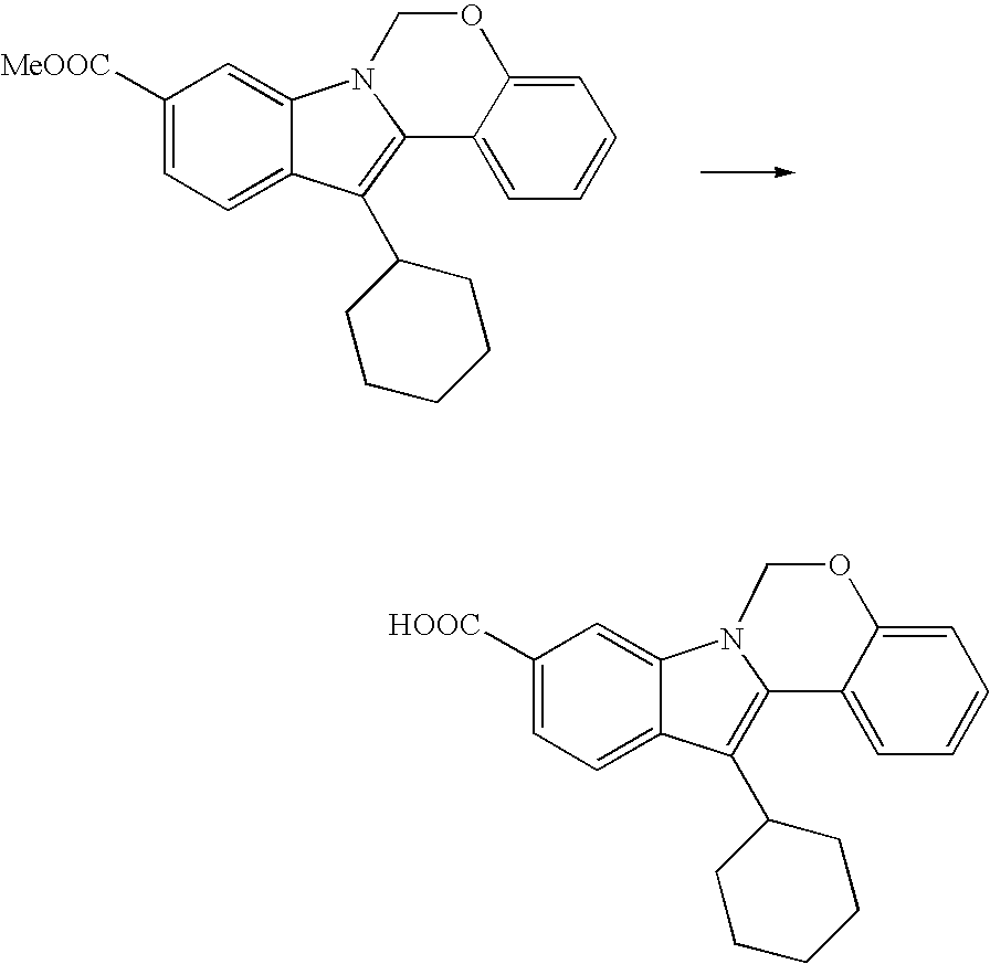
[MeOOC]C1=CC=C2C(=C1)N1C(=C2C2CCCCC2)C2=CC=CC=C2OC1.[HOOC]C1=CC=C2C(=C1)N1C(=C2C2CCCCC2)C2=CC=CC=C2OC1
